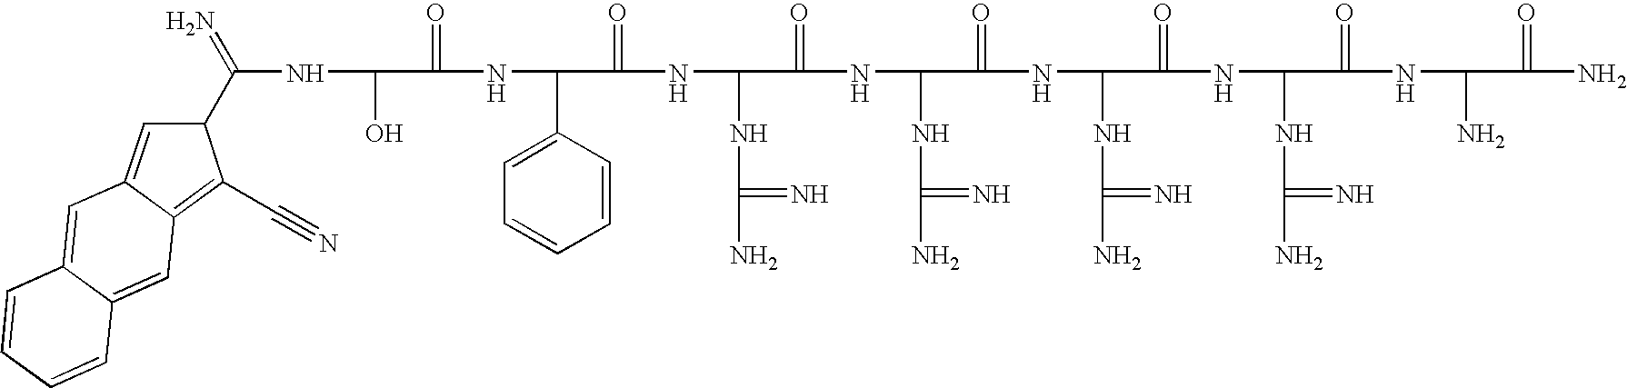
OC(C(=O)NC(C1=CC=CC=C1)C(=O)NC(NC(N)=N)C(=O)NC(NC(N)=N)C(=O)NC(NC(N)=N)C(=O)NC(NC(N)=N)C(=O)NC(N)C(=O)N)NC(=N)C1C=C2C(=C1C#N)C=C1C(=C2)C=CC=C1
